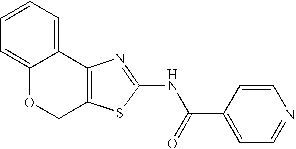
C12=C(SC(NC(C3=CC=NC=C3)=O)=N1)COC1=CC=CC=C21
